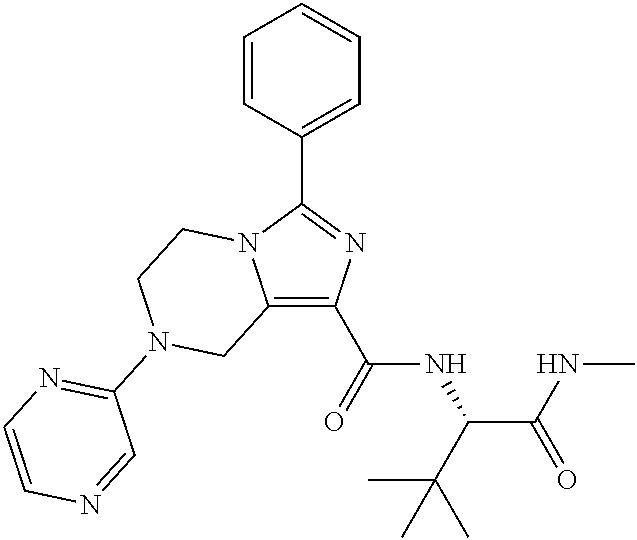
C12=C(C(=O)NC(C(NC)=O)C(C)(C)C)N=C(C3=CC=CC=C3)N1CCN(C1=NC=CN=C1)C2
